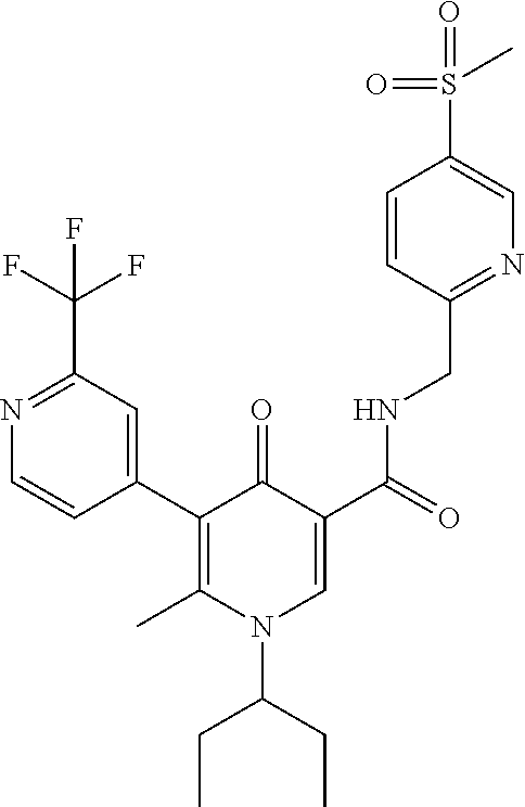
N1=C(C(F)(F)F)C=C(C2=C(C)N(C(CC)CC)C=C(C(=O)NCC3=NC=C(S(=O)(=O)C)C=C3)C2=O)C=C1
